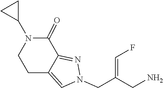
C12=NN(CC(=CF)CN)C=C1CCN(C1CC1)C2=O
